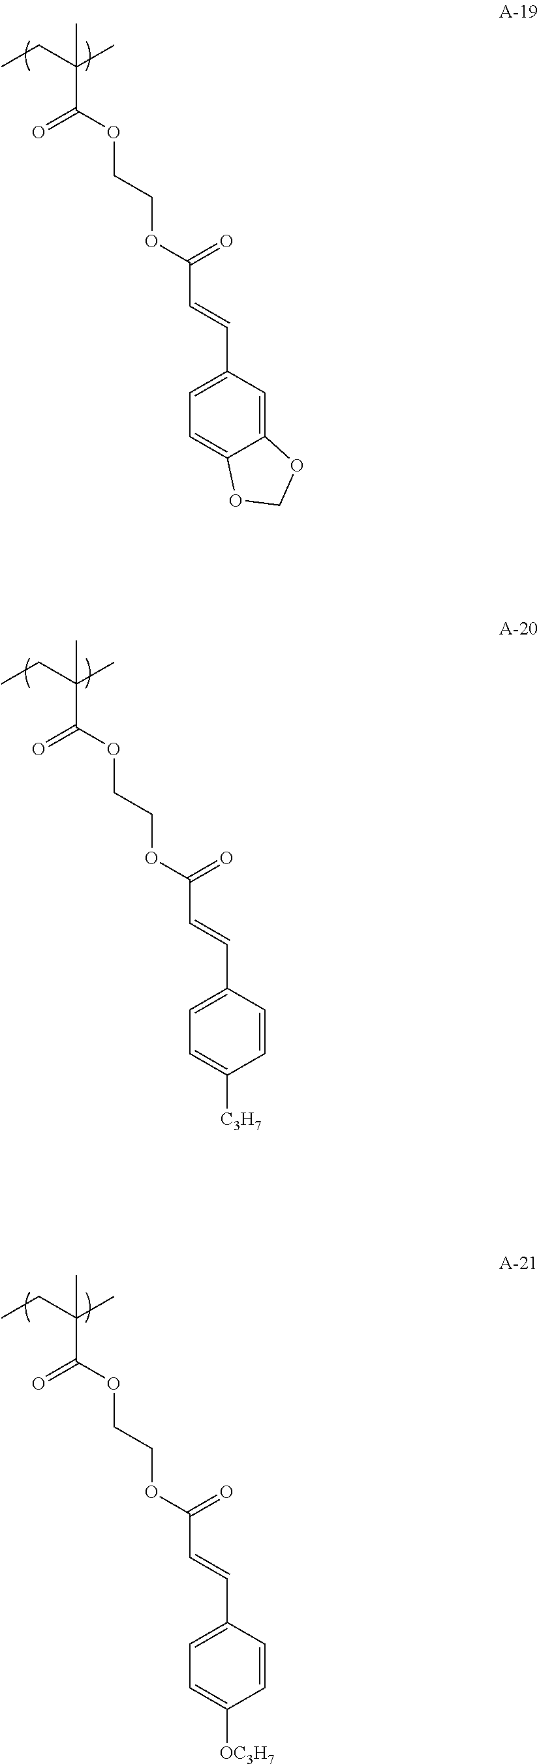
C1=C(C=CC(OCCOC(C(CC)(C)C)=O)=O)C=C2C(=C1)OCO2.C1=C(C=CC(OCCOC(C(CC)(C)C)=O)=O)C=CC([C3H7])=C1.C1=C(C=CC(OCCOC(C(CC)(C)C)=O)=O)C=CC([OC3H7])=C1
